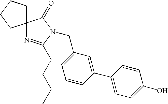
C1(CN2C(CCCC)=NC3(C2=O)CCCC3)=CC=CC(C2=CC=C(O)C=C2)=C1
